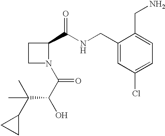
C1(CNC(C2CCN2C(C(C(C2CC2)(C)C)O)=O)=O)=CC(Cl)=CC=C1CN
